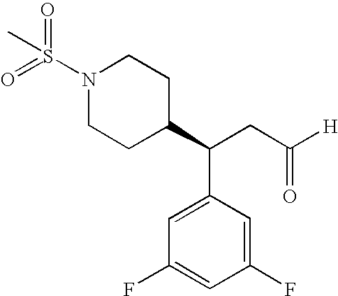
N1(S(C)(=O)=O)CCC(C(CC([H])=O)C2=CC(F)=CC(F)=C2)CC1
